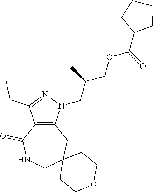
C12=C(N(CC(COC(C3CCCC3)=O)C)N=C1CC)CC1(CNC2=O)CCOCC1
